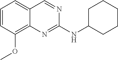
C1=CC(OC)=C2C(=C1)C=NC(NC1CCCCC1)=N2
